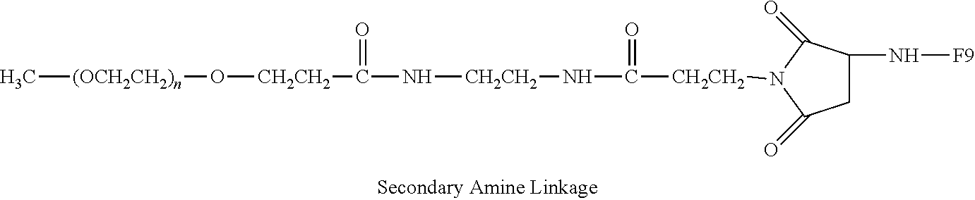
[(OCH2CH2)n](C)O[CH2CH2]C(N[CH2CH2]NC([CH2CH2]N1C(=O)CC(N[F9])C1=O)=O)=O
